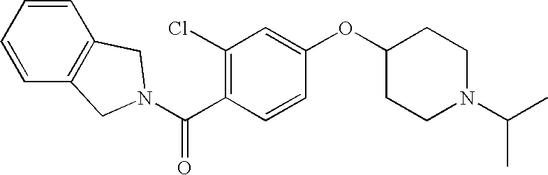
C(C1=C(Cl)C=C(OC2CCN(C(C)C)CC2)C=C1)(=O)N1CC2=C(C=CC=C2)C1
